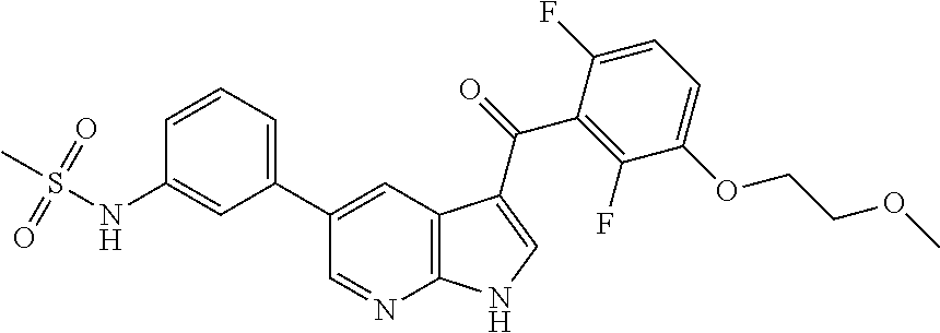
C1(C2=CC=CC(NS(C)(=O)=O)=C2)=CC2=C(N=C1)NC=C2C(C1=C(F)C(OCCOC)=CC=C1F)=O
